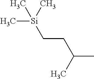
C([Si](C)(C)C)CC(C)C
